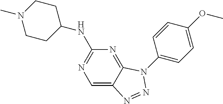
C1=C2C(=NC(NC3CCN(C)CC3)=N1)N(C1=CC=C(OC)C=C1)N=N2
